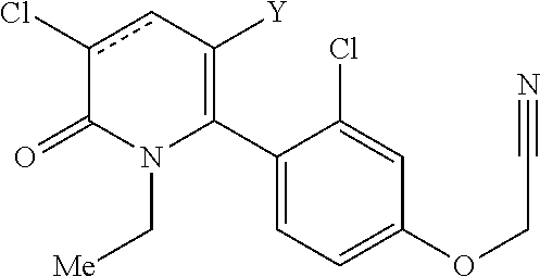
C1(C2=C([Y])cc(Cl)C(=O)N2C[Me])=CC=C(OCC#N)C=C1Cl
